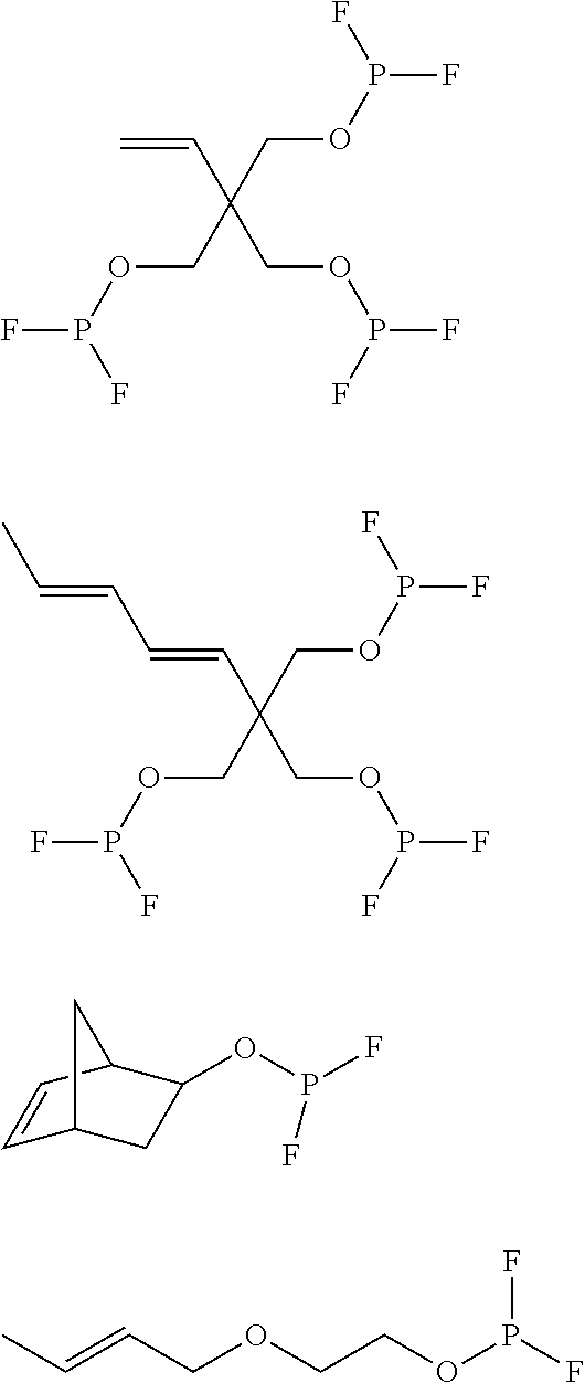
C=CC(COP(F)F)(COP(F)F)COP(F)F.C(=CC(COP(F)F)(COP(F)F)COP(F)F)C=CC.C1=CC2C(OP(F)F)CC1C2.CC=CCOCCOP(F)F
